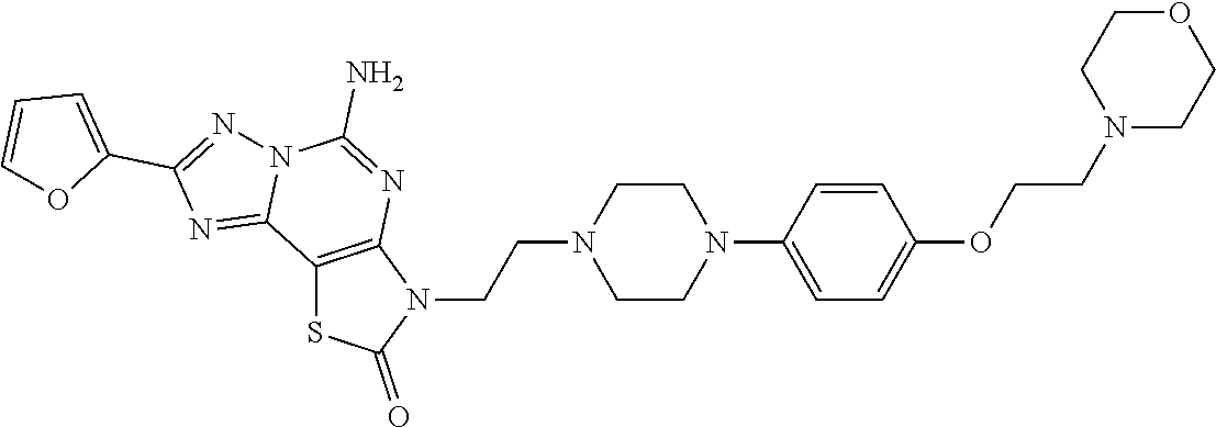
C1CN(C2=CC=C(OCCN3CCOCC3)C=C2)CCN1CCN1C2=C(SC1=O)C1=NC(C3=CC=CO3)=NN1C(N)=N2
